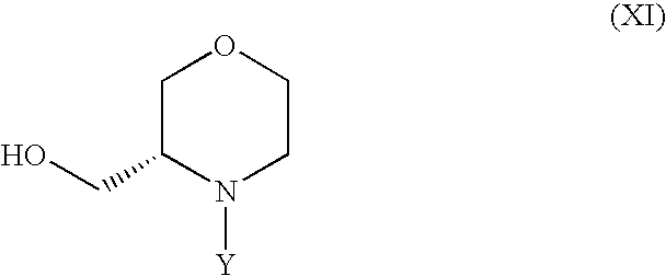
O1CC(CO)N([Y])CC1
